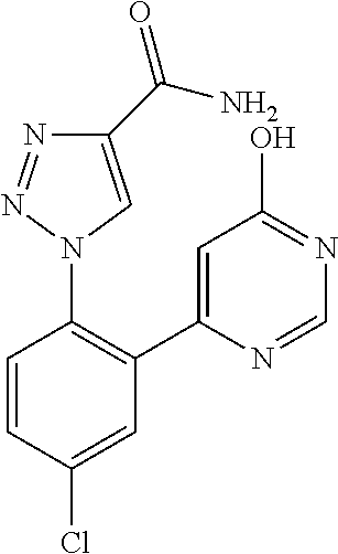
C1=C(C2=C(N3C=C(C(N)=O)N=N3)C=CC(Cl)=C2)N=CN=C1O
